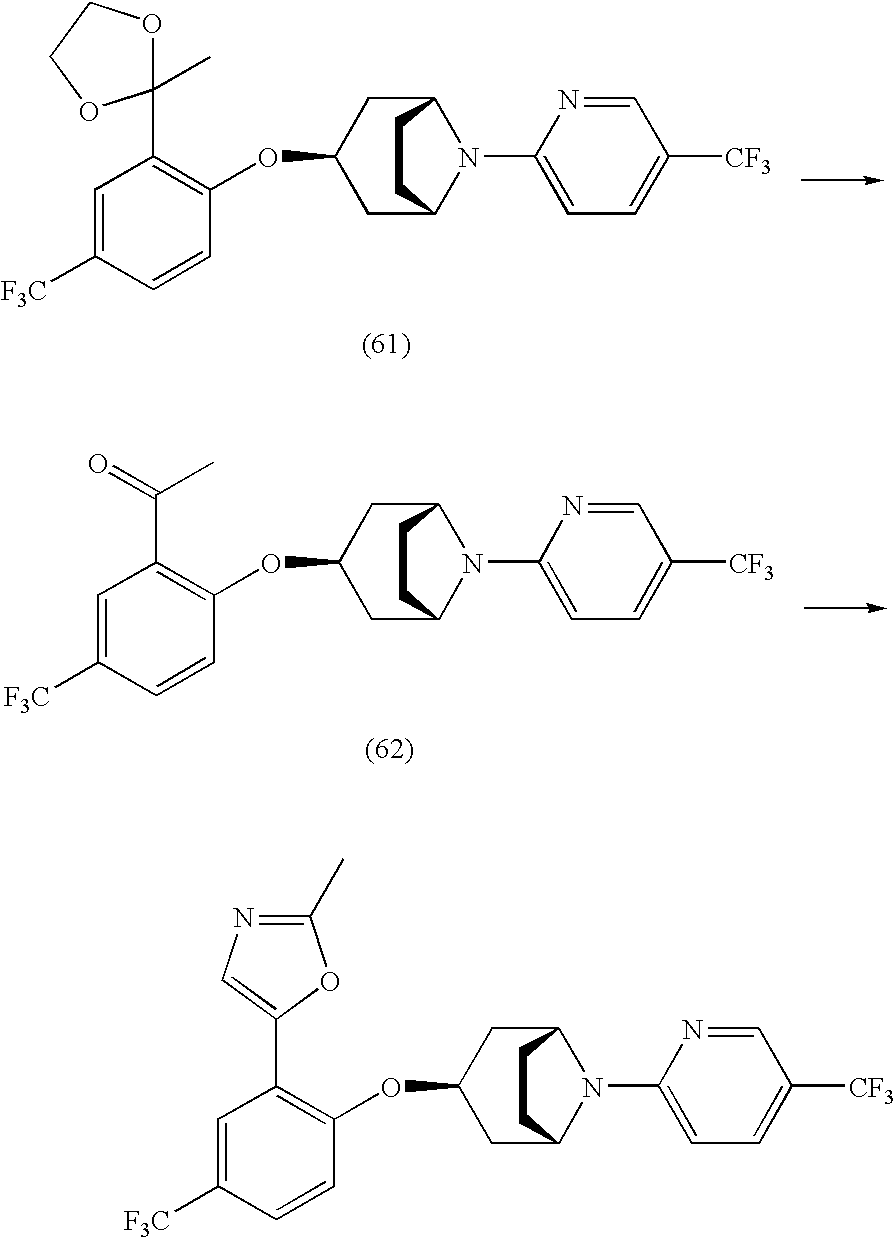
C1C(OC2=C(C3(C)OCCO3)C=C([F3C])C=C2)CC2N(C3=CC=C([CF3])C=N3)C1CC2.C1C(OC2=C(C(C)=O)C=C([F3C])C=C2)CC2N(C3=CC=C([CF3])C=N3)C1CC2.C1C(OC2=C(C3=CN=C(C)O3)C=C([F3C])C=C2)CC2N(C3=CC=C([CF3])C=N3)C1CC2
